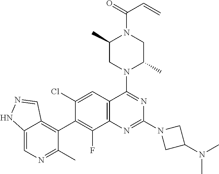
C12=CN=C(C)C(C3=C(F)C4=C(C=C3Cl)C(N3C(C)CN(C(=O)C=C)C(C)C3)=NC(N3CC(N(C)C)C3)=N4)=C1C=NN2
